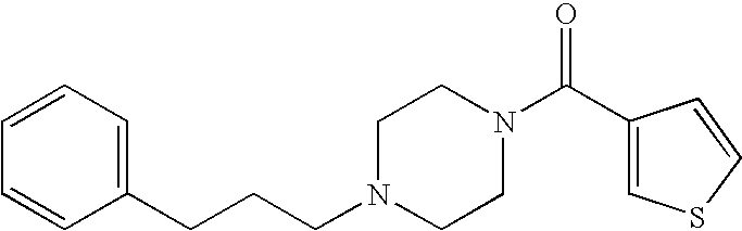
C(N1CCN(C(C2=CSC=C2)=O)CC1)CCC1=CC=CC=C1
